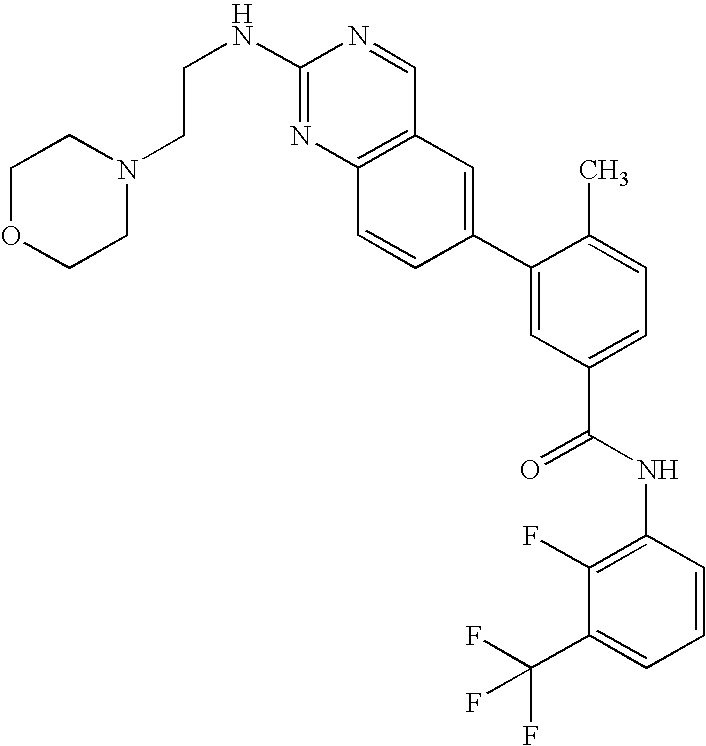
C1(C2=CC(C(NC3=C(F)C(C(F)(F)F)=CC=C3)=O)=CC=C2C)=CC2=C(C=C1)N=C(NCCN1CCOCC1)N=C2
